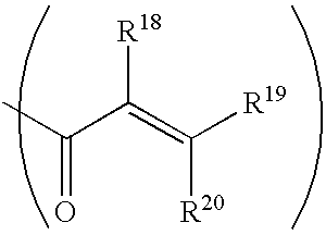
CC(C(=C([R19])[R20])[R18])=O
